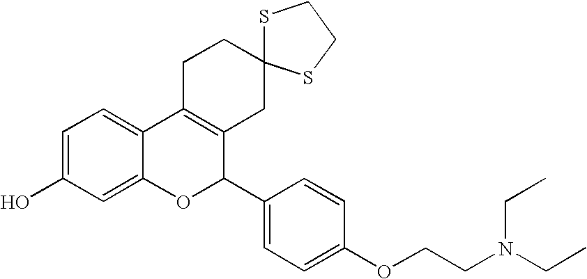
C1=C(O)C=C2C(=C1)C1=C(C(C3=CC=C(OCCN(CC)CC)C=C3)O2)CC2(CC1)SCCS2
